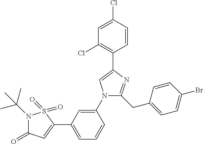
C1=C(Cl)C=CC(C2=CN(C3=CC(C4=CC(=O)N(C(C)(C)C)S4(=O)=O)=CC=C3)C(CC3=CC=C(Br)C=C3)=N2)=C1Cl
